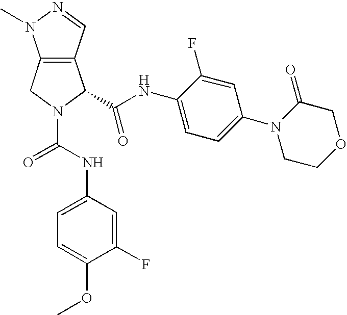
C12=C(C=NN1C)C(C(=O)NC1=CC=C(N3CCOCC3=O)C=C1F)N(C(=O)NC1=CC=C(OC)C(F)=C1)C2
